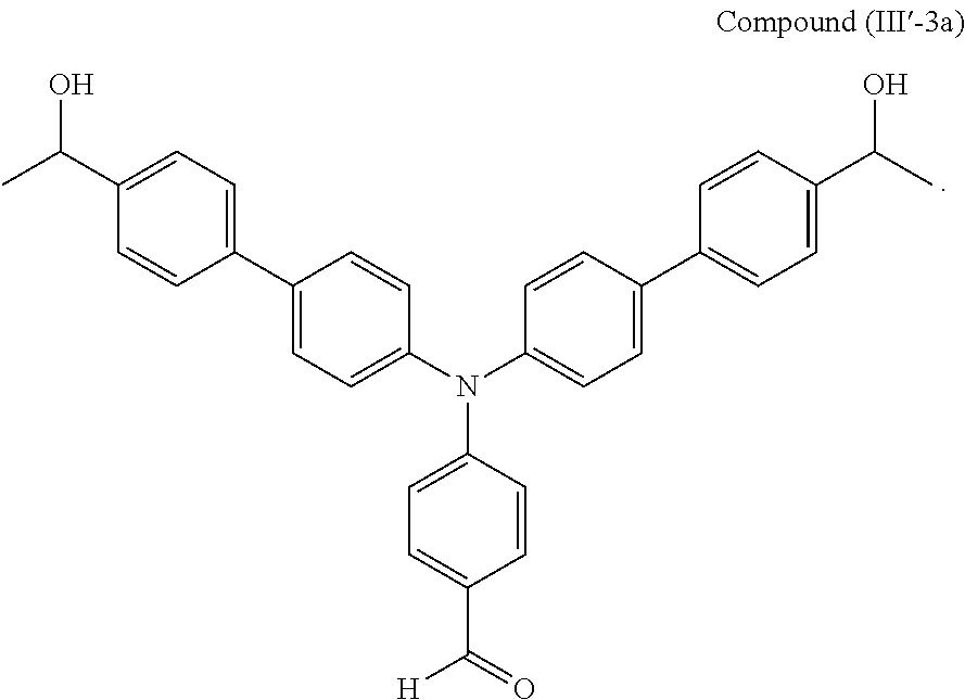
C1(C(C)O)=CC=C(C2=CC=C(N(C3=CC=C(C4=CC=C(C(C)O)C=C4)C=C3)C3=CC=C(C([H])=O)C=C3)C=C2)C=C1
